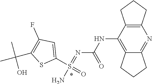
N(=S(=O)(N)C1=CC(F)=C(C(C)(C)O)S1)C(NC1=C2CCCC2=NC2=C1CCC2)=O
